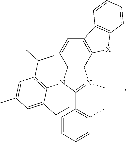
C12=C(N(C3=C(C(C)C)C=C(C)C=C3C(C)C)C(C3=C(C)C=CC=C3)=N1C)C=CC1=C2[X]C2=C1C=CC=C2
